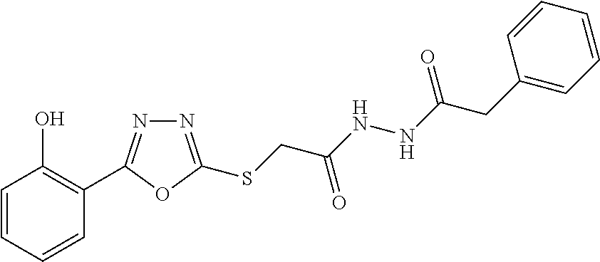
C1=CC=CC(C2=NN=C(SCC(NNC(CC3=CC=CC=C3)=O)=O)O2)=C1O
